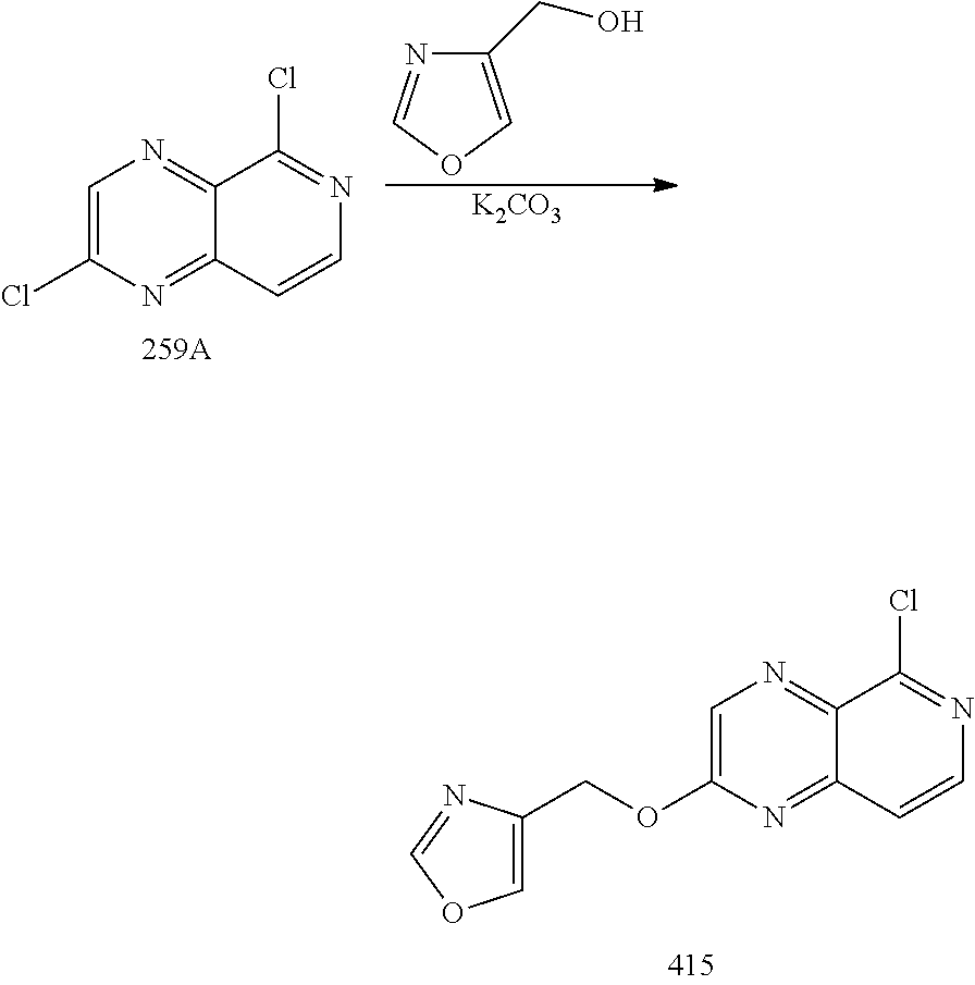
C1=C(Cl)N=C2C(=N1)C(Cl)=NC=C2.C1(CO)=COC=N1.[K2CO3].C1=C(OCC2=COC=N2)N=C2C(=N1)C(Cl)=NC=C2
